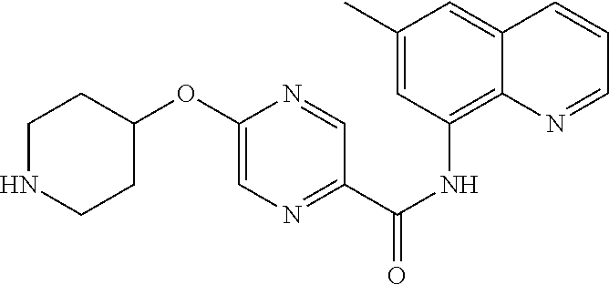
C1(C)=CC(NC(C2=NC=C(OC3CCNCC3)N=C2)=O)=C2C(=C1)C=CC=N2
